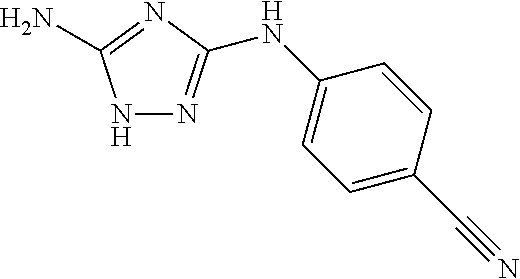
N1N=C(NC2=CC=C(C#N)C=C2)N=C1N
